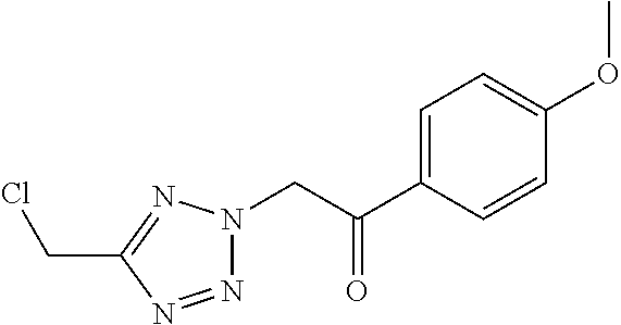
N1=NC(CCl)=NN1CC(=O)C1=CC=C(OC)C=C1
